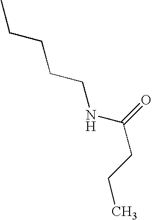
CCCCCNC(CCC)=O
